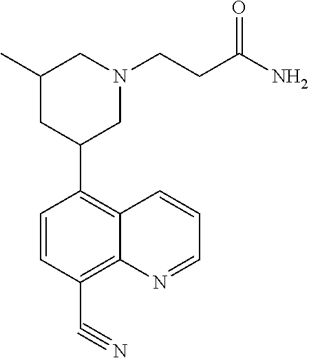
CC1CC(C2=C3C(=C(C#N)C=C2)N=CC=C3)CN(CCC(N)=O)C1
